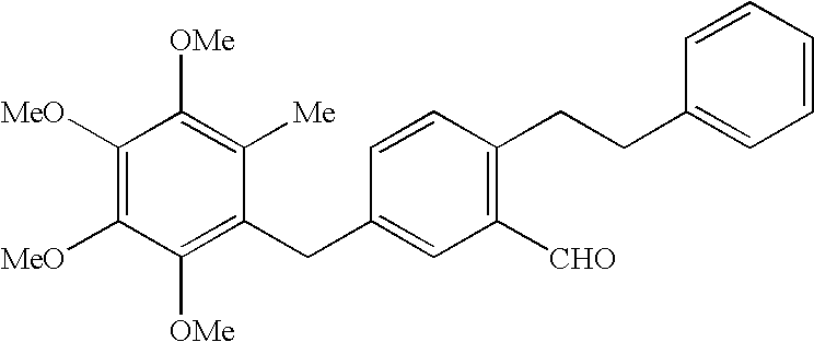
C1([OMe])=C(CC2=CC([CHO])=C(CCC3=CC=CC=C3)C=C2)C([Me])=C([OMe])C([MeO])=C1[MeO]
